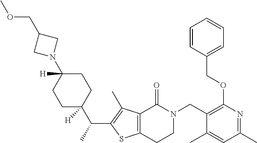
C1(CN2C(=O)C3=C(SC(C(C4([H])CCC(N5CC(COC)C5)([H])CC4)C)=C3C)CC2)=C(OCC2=CC=CC=C2)N=C(C)C=C1C
